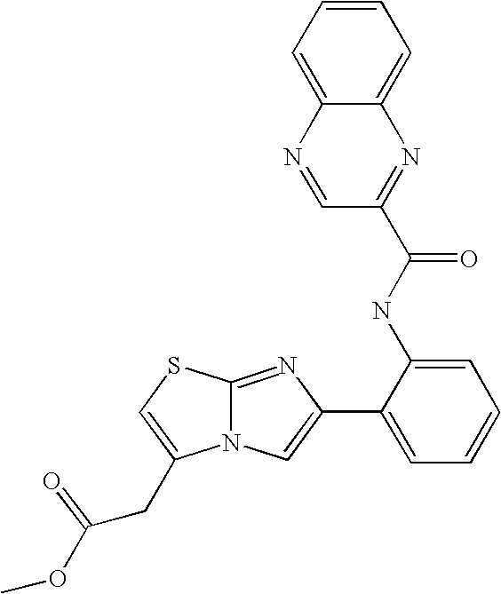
N12C(=NC(C3=CC=CC=C3NC(=O)C3=NC4=CC=CC=C4N=C3)=C1)SC=C2CC(OC)=O
